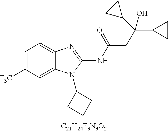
C1=C([CF3])C=C2C(=C1)N=C(NC(CC(C1CC1)(C1CC1)O)=O)N2C1CCC1
